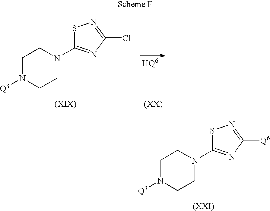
C1N([Q3])CCN(C2=NC(Cl)=NS2)C1.C1N([Q3])CCN(C2=NC([Q6])=NS2)C1
